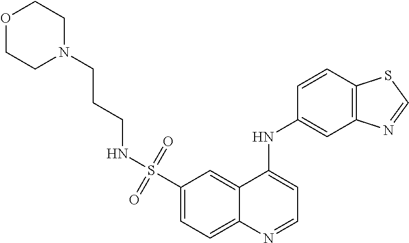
C1(S(=O)(=O)NCCCN2CCOCC2)=CC=C2C(=C1)C(NC1=CC3=C(C=C1)SC=N3)=CC=N2
